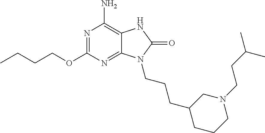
N1=C(OCCCC)N=C2C(=C1N)NC(=O)N2CCCC1CCCN(CCC(C)C)C1
